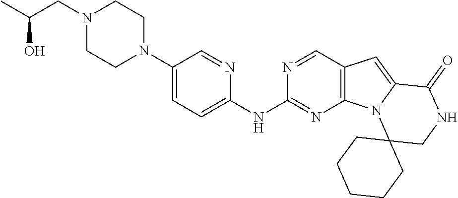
CC(CN1CCN(C2=CC=C(NC3=NC4=C(C=N3)C=C3N4C4(CNC3=O)CCCCC4)N=C2)CC1)O
